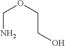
C(N)OCCO
